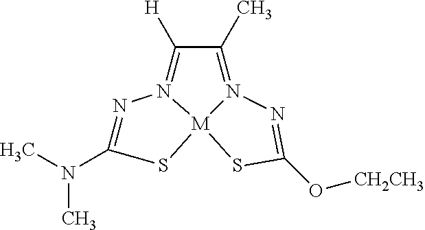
N1=C(N(C)C)S[M]23N1=C([H])C(C)=N2N=C(O[CH2CH3])S3
